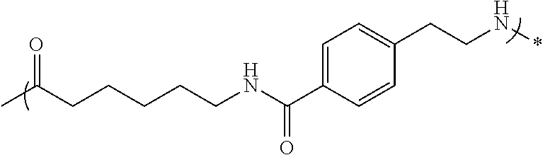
N(C(C1=CC=C(CCN*)C=C1)=O)CCCCCC(C)=O
